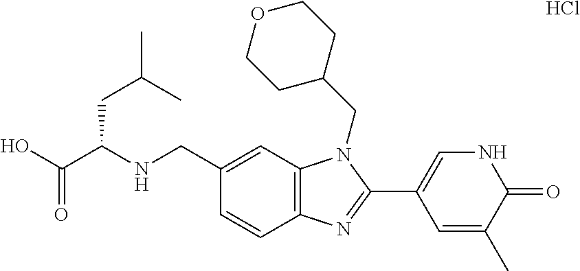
C12=C(C=C(CNC(C(O)=O)CC(C)C)C=C1)N(CC1CCOCC1)C(C1=CNC(=O)C(C)=C1)=N2.Cl
